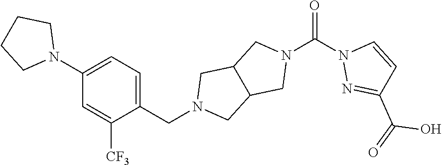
C1(N2CCCC2)=CC=C(CN2CC3C(C2)CN(C(=O)N2N=C(C(O)=O)C=C2)C3)C([CF3])=C1
